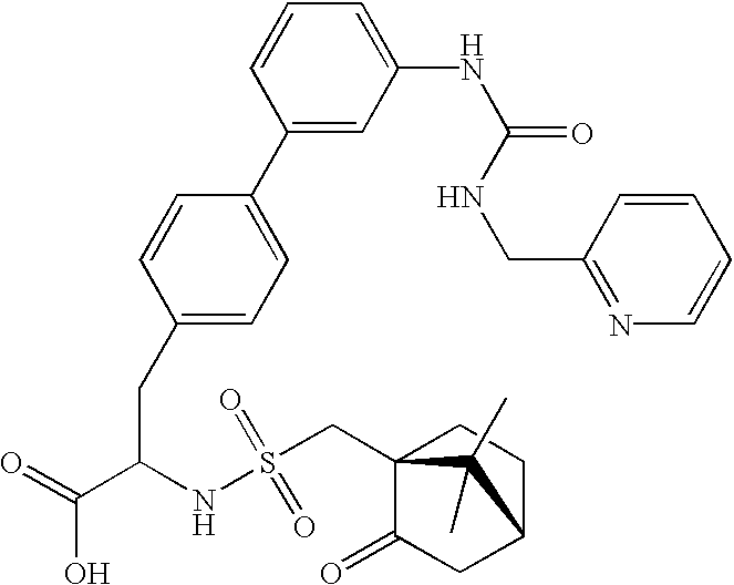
C1(CC(C(=O)O)NS(CC23C(=O)CC(CC2)C3(C)C)(=O)=O)=CC=C(C2=CC(NC(=O)NCC3=NC=CC=C3)=CC=C2)C=C1
